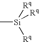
C[Si]([Rq])([Rq])[Rq]
